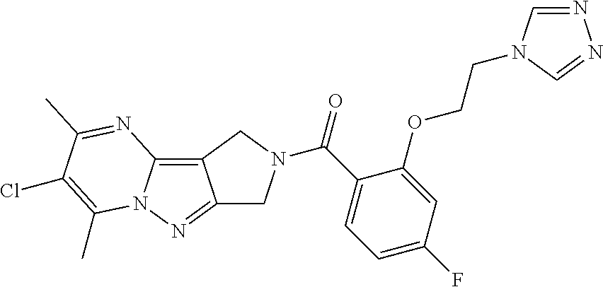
C12=C3N(N=C1CN(C(C1=CC=C(F)C=C1OCCN1C=NN=C1)=O)C2)C(C)=C(Cl)C(C)=N3
